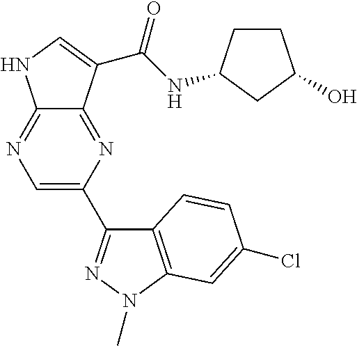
C12=NC=C(C3=NN(C)C4=C3C=CC(Cl)=C4)N=C1C(C(NC1CCC(O)C1)=O)=CN2
